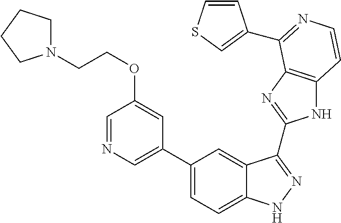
C1(C2=CN=CC(OCCN3CCCC3)=C2)=CC=C2C(=C1)C(C1=NC3=C(N1)C=CN=C3C1=CSC=C1)=NN2
